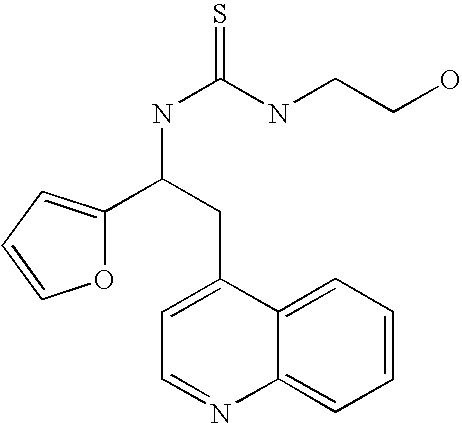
O1C(C(NC(=S)NCCO)CC2=CC=NC3=CC=CC=C23)=CC=C1
